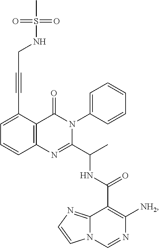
C1=C(C#CCNS(=O)(C)=O)C2=C(C=C1)N=C(C(C)NC(=O)C1=C([NH2])N=CN3C1=NC=C3)N(C1=CC=CC=C1)C2=O
